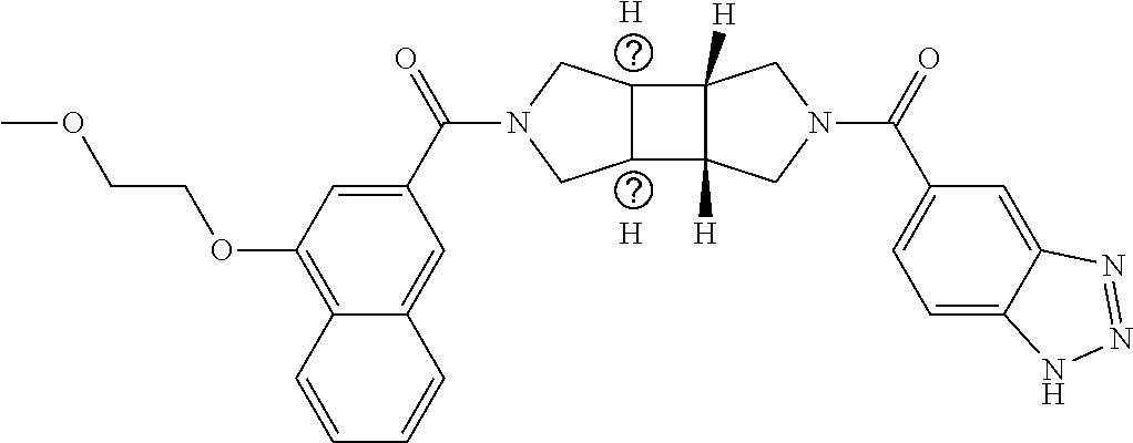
[H].[H].C1=C(C(N2CC3C(C4([H])C3([H])CN(C(C3=CC=C5C(=C3)N=NN5)=O)C4)C2)=O)C=C2C(=C1OCCOC)C=CC=C2
